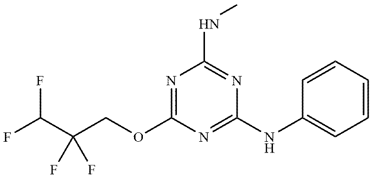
N1=C(OCC(C(F)F)(F)F)N=C(NC2=CC=CC=C2)N=C1NC
